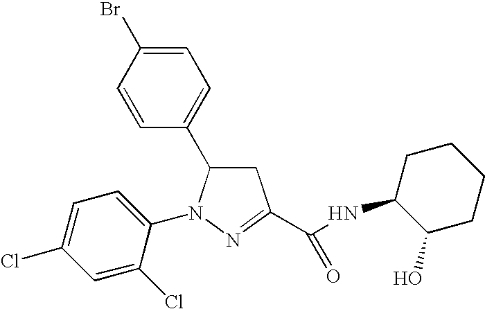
C1=C(Br)C=CC(C2CC(C(=O)NC3CCCCC3O)=NN2C2=CC=C(Cl)C=C2Cl)=C1
